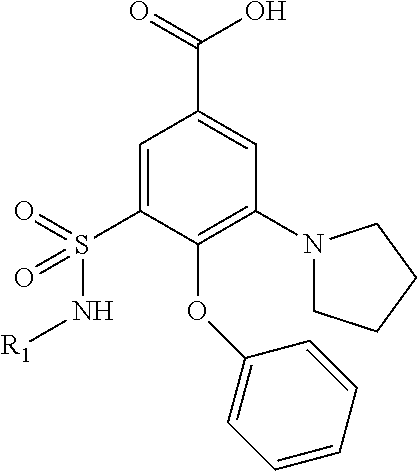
C1=C(S(=O)(=O)N[R1])C(OC2=CC=CC=C2)=C(N2CCCC2)C=C1C(=O)O
